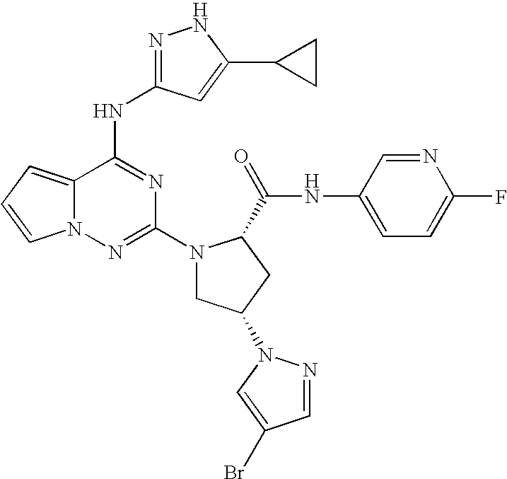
C12=CC=CN1N=C(N1CC(N3N=CC(Br)=C3)CC1C(NC1=CC=C(F)N=C1)=O)N=C2NC1=NNC(C2CC2)=C1
